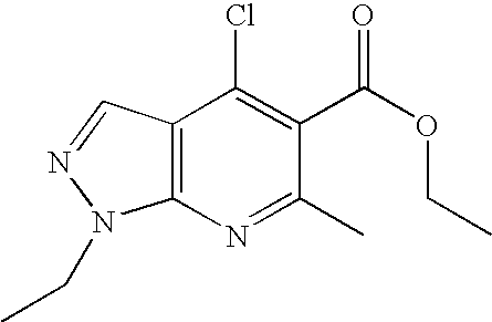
C(C1=C(Cl)C2=C(N=C1C)N(CC)N=C2)(OCC)=O
